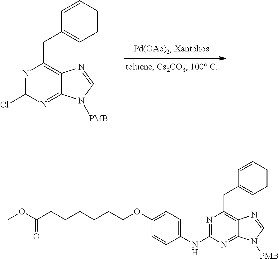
N1=C(Cl)N=C2C(=C1CC1=CC=CC=C1)N=CN2[PMB].N1=C(NC2=CC=C(OCCCCCCC(OC)=O)C=C2)N=C2C(=C1CC1=CC=CC=C1)N=CN2[PMB]
